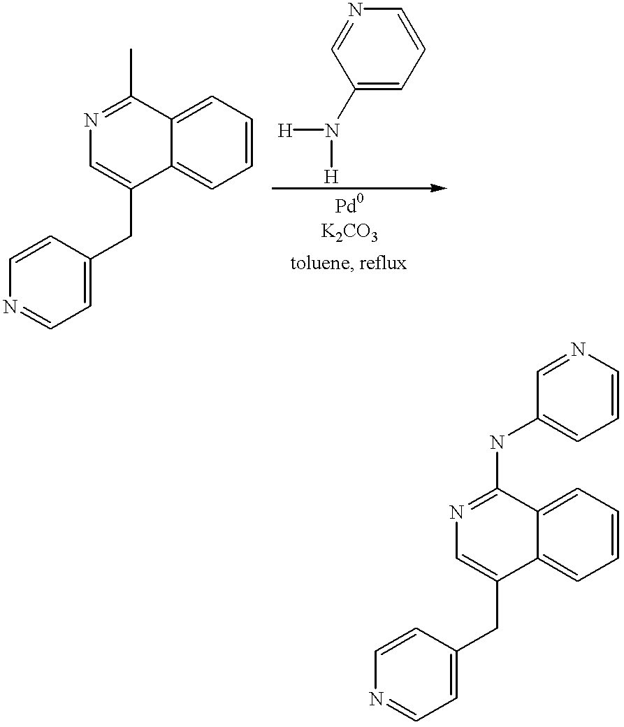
C1=C(CC2=CN=C(C)C3=CC=CC=C23)C=CN=C1.[H]N([H])C1=CC=CN=C1.C1=C(CC2=CN=C(NC3=CC=CN=C3)C3=CC=CC=C23)C=CN=C1
